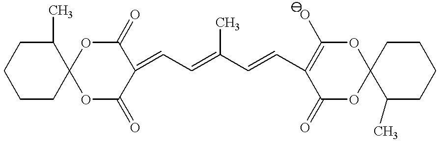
O1C(=O)C(=CC=C(C=CC2=C(O)OC3(OC2=O)C(C)CCCC3)C)C(=O)OC12C(C)CCCC2
